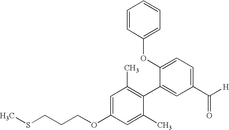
C1=C(OCCCSC)C=C(C)C(C2=CC(C([H])=O)=CC=C2OC2=CC=CC=C2)=C1C
